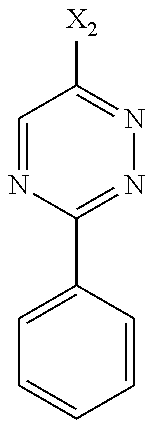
C1=NC(C2=CC=CC=C2)=NN=C1[X2]
